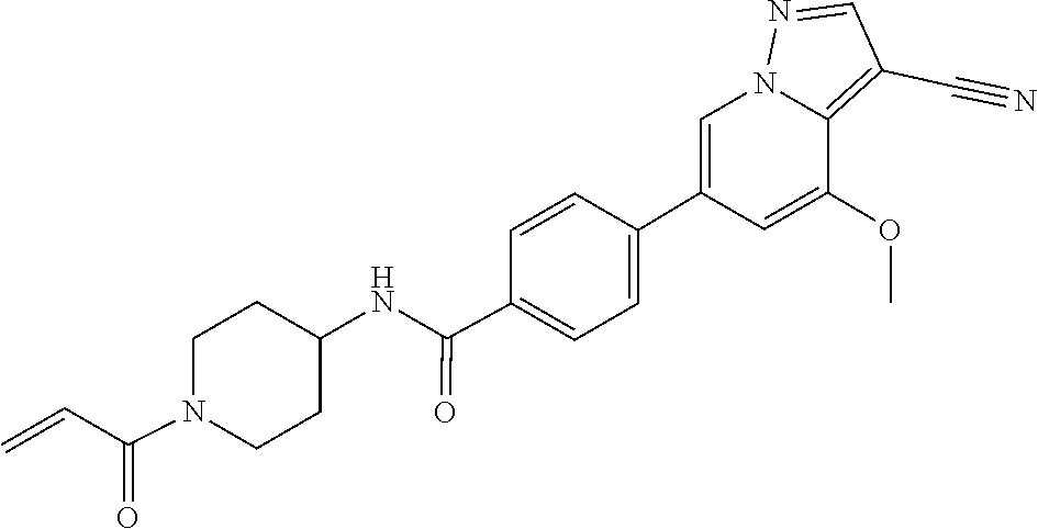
C1=NN2C=C(C3=CC=C(C(=O)NC4CCN(C(C=C)=O)CC4)C=C3)C=C(OC)C2=C1C#N
